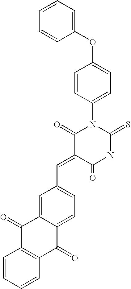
C1(OC2=CC=C(N3C(=O)C(=CC4=CC=C5C(=C4)C(=O)C4=C(C5=O)C=CC=C4)C(=O)NC3=S)C=C2)=CC=CC=C1
